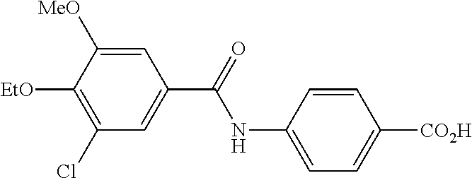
C1=C(NC(=O)C2=CC(Cl)=C([EtO])C([MeO])=C2)C=CC([CO2H])=C1
